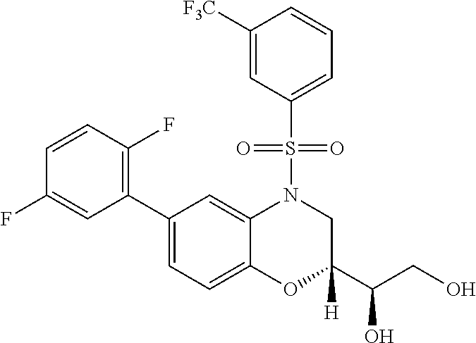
C1=CC(F)=C(C2=CC=C3C(=C2)N(S(C2=CC=CC([F3C])=C2)(=O)=O)CC(C(CO)O)([H])O3)C=C1F
